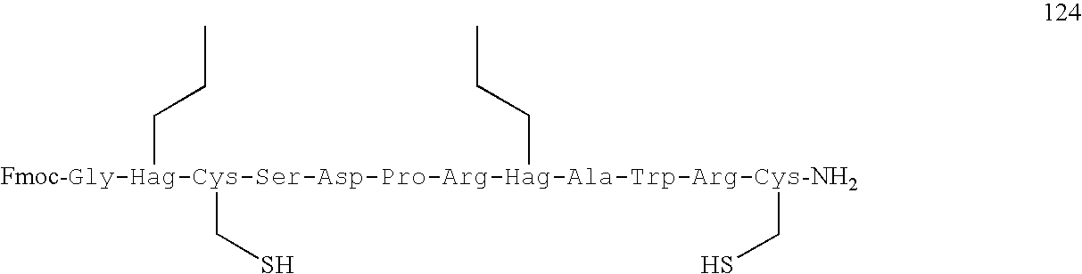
[Fmoc-Gly-Hag-Cys-Ser-Asp-Pro-Arg-Hag-Ala-Trp-Arg-Cys-NH2](CCC)(CS)(CCC)CS
